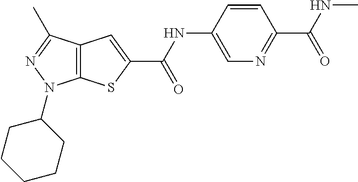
C12=C(C(C)=NN1C1CCCCC1)C=C(C(NC1=CN=C(C(NC)=O)C=C1)=O)S2
